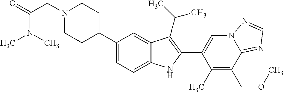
C1(C2CCN(CC(=O)N(C)C)CC2)=CC=C2C(=C1)C(C(C)C)=C(C1=CN3C(=NC=N3)C(COC)=C1C)N2
